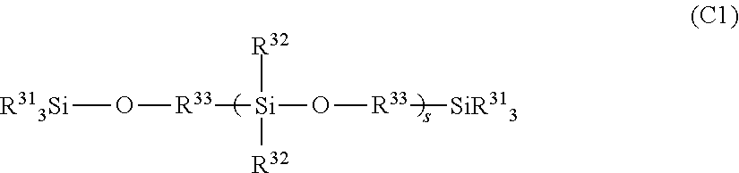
[R313Si]O[R33][Si](O[R33][SiR313])([R32])[R32]
